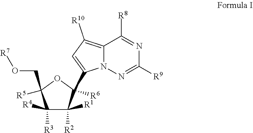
C1([R3])([R4])C([R2])([R1])C([R6])(C2=CC([R10])=C3N2N=C([R9])N=C3[R8])OC1([R5])CO[R7]
